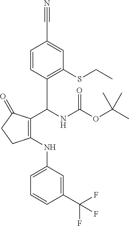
C1=CC(C(C2=C(NC3=CC=CC(C(F)(F)F)=C3)CCC2=O)NC(OC(C)(C)C)=O)=C(SCC)C=C1C#N
